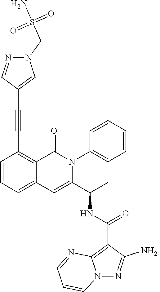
C1=CC=C2C(=C1C#CC1=CN(CS(N)(=O)=O)N=C1)C(=O)N(C1=CC=CC=C1)C(C(C)NC(C1=C3N(N=C1[NH2])C=CC=N3)=O)=C2
